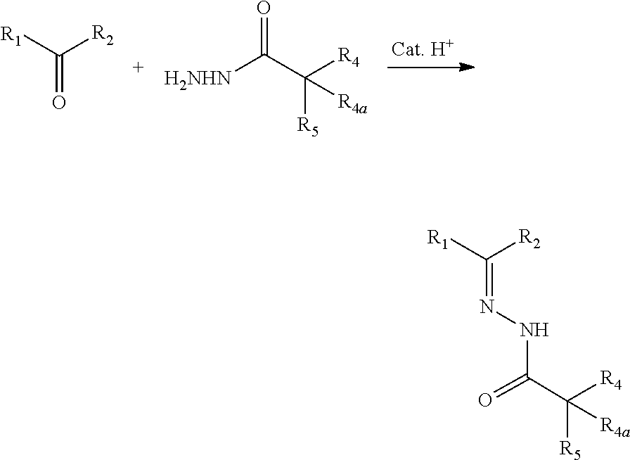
[R1]C(=O)[R2].C(C([R5])([R4])[R4a])(=O)[H2NHN].[R1]C(=NNC(C([R4])([R4a])[R5])=O)[R2]
